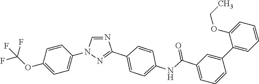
C1(OC(F)(F)F)=CC=C(N2C=NC(C3=CC=C(NC(C4=CC=CC(C5=CC=CC=C5OCC)=C4)=O)C=C3)=N2)C=C1
